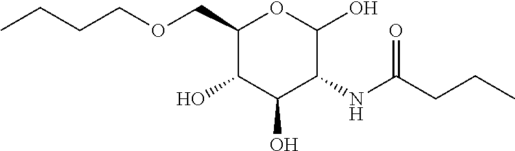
C1(COCCCC)C(O)C(O)C(NC(CCC)=O)C(O)O1
